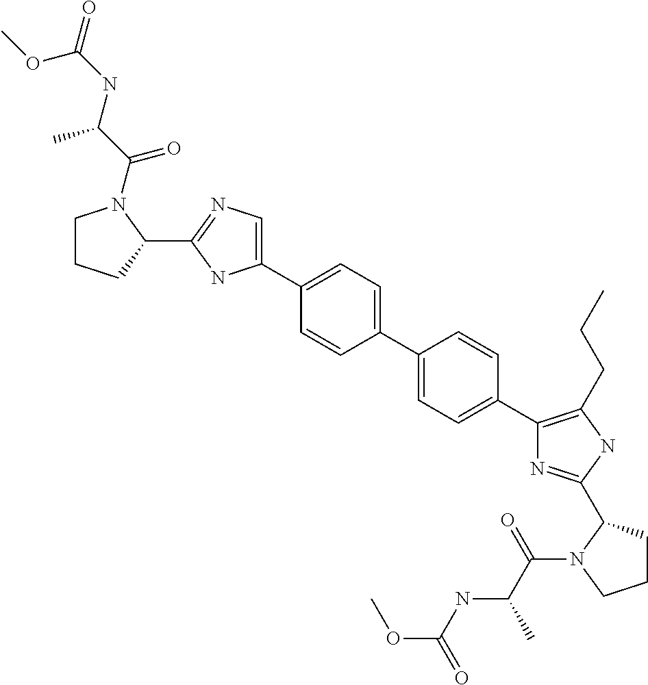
C1=C(C2=CC=C(C3=C(CCC)NC(C4CCCN4C(=O)C(NC(=O)OC)C)=N3)C=C2)C=CC(C2=CN=C(C3N(C(=O)C(NC(=O)OC)C)CCC3)N2)=C1
